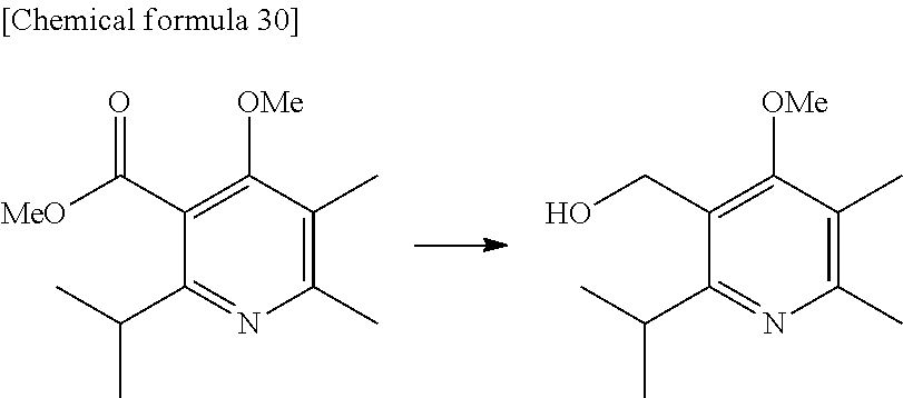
C1(C)=C(C)C([OMe])=C(C([MeO])=O)C(C(C)C)=N1.C1(C)=C(C)C([OMe])=C(CO)C(C(C)C)=N1
